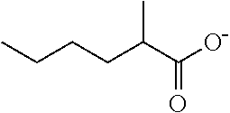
CCCCC(C(O)=O)C
